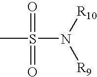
CS(=O)(=O)N([R9])[R10]
